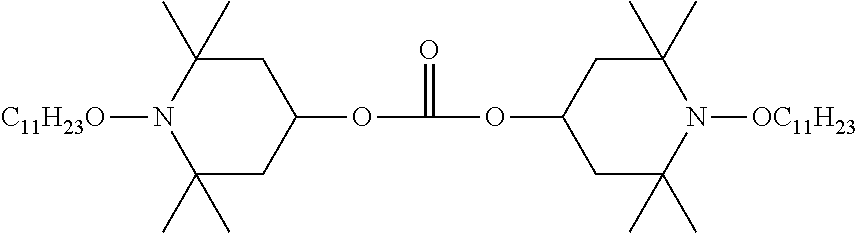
C1(C)(C)CC(OC(OC2CC(C)(C)N([OC11H23])C(C)(C)C2)=O)CC(C)(C)N1[C11H23O]
